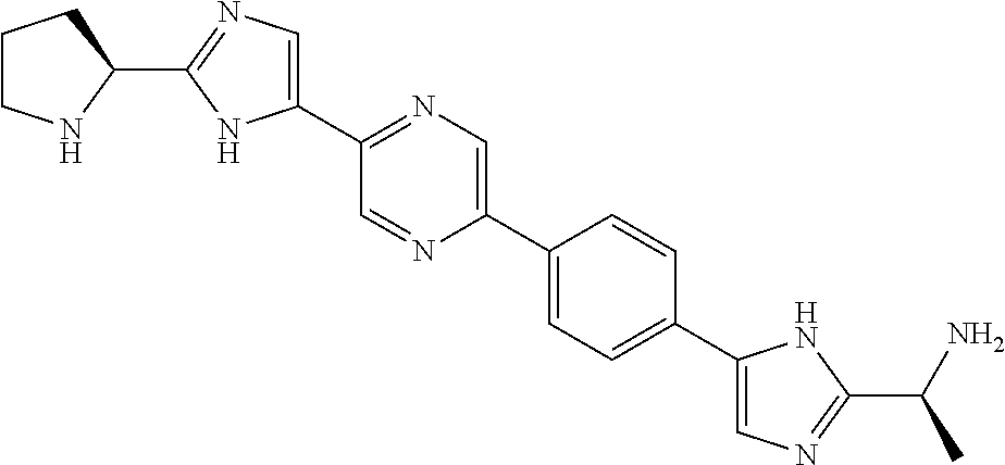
C1(C2=NC=C(C3=CC=C(C4=CN=C(C(C)N)N4)C=C3)N=C2)=CN=C(C2CCCN2)N1
